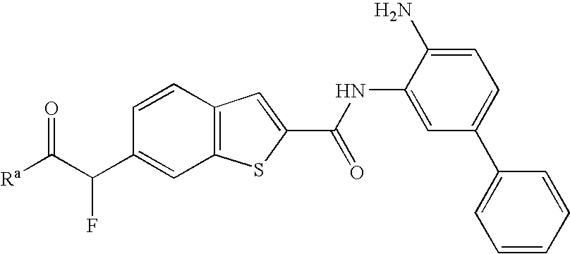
C12=C(SC(C(NC3=CC(C4=CC=CC=C4)=CC=C3N)=O)=C1)C=C(C(C([Ra])=O)F)C=C2
